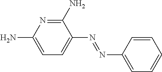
C1=C(N)N=C(N)C(N=NC2=CC=CC=C2)=C1
